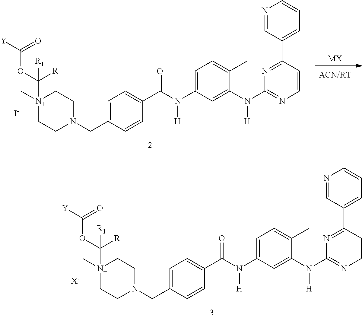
[MX].C1=C(CN2CC[N+](C)(C([R])(OC(=O)[Y])[R1])CC2)C=CC(C(N(C2=CC=C(C)C(N([H])C3=NC=CC(C4=CC=CN=C4)=N3)=C2)[H])=O)=C1.[I-].C1=C(CN2CC[N+](C)(C([R])(OC(=O)[Y])[R1])CC2)C=CC(C(N(C2=CC=C(C)C(N([H])C3=NC=CC(C4=CC=CN=C4)=N3)=C2)[H])=O)=C1.[X-]
